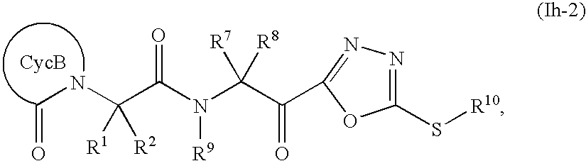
C1(S[R10])=NN=C(C(C(N(C(=O)C(NC=O)([R2])[R1])[R9])([R8])[R7])=O)O1
